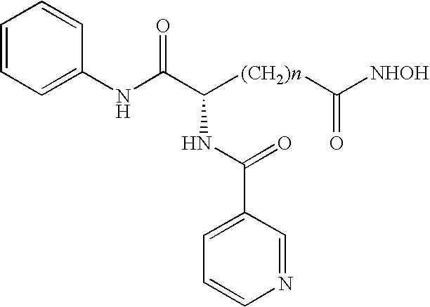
C1=C(NC(C([(CH2)n]C([NHOH])=O)NC(=O)C2=CC=CN=C2)=O)C=CC=C1
